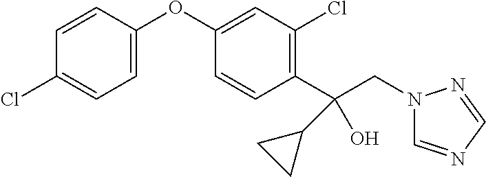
C1=C(OC2=CC(Cl)=C(C(CN3C=NC=N3)(O)C3CC3)C=C2)C=CC(Cl)=C1
